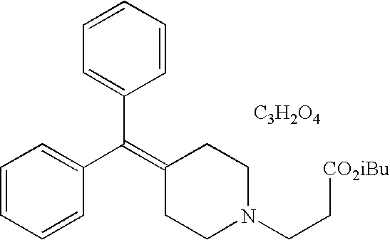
C1=CC=CC(C(=C2CCN(CC[CO2iBu])CC2)C2=CC=CC=C2)=C1.[C3H2O4]
